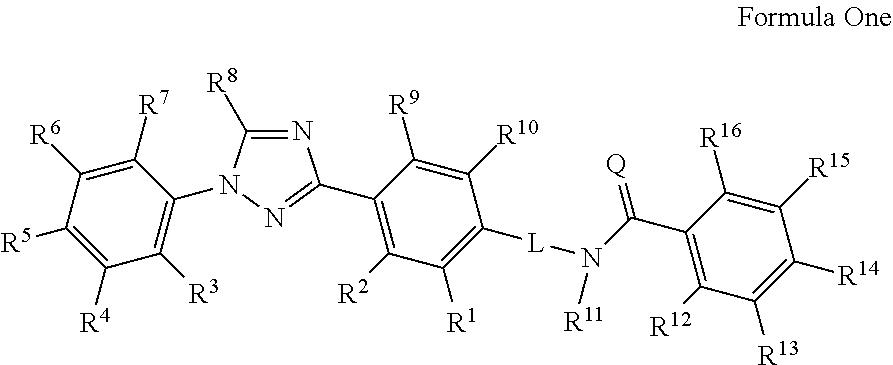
C1([R8])=NC(C2=C([R2])C([R1])=C([L]N([R11])C(=[Q])C3=C([R12])C([R13])=C([R14])C([R15])=C3[R16])C([R10])=C2[R9])=NN1C1=C([R3])C([R4])=C([R5])C([R6])=C1[R7]
